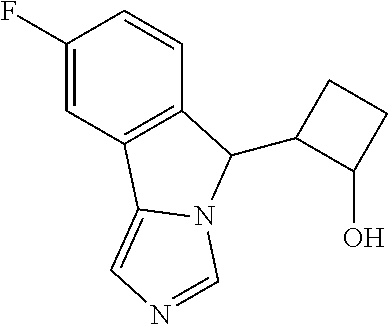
C1(F)=CC2=C(C=C1)C(C1C(O)CC1)N1C2=CN=C1
